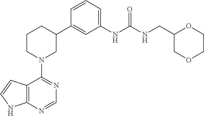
C12=C(NC=C1)N=CN=C2N1CC(C2=CC(NC(NCC3COCCO3)=O)=CC=C2)CCC1
